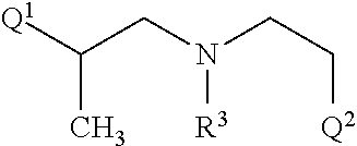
N([R3])(CC([Q1])C)CC[Q2]
